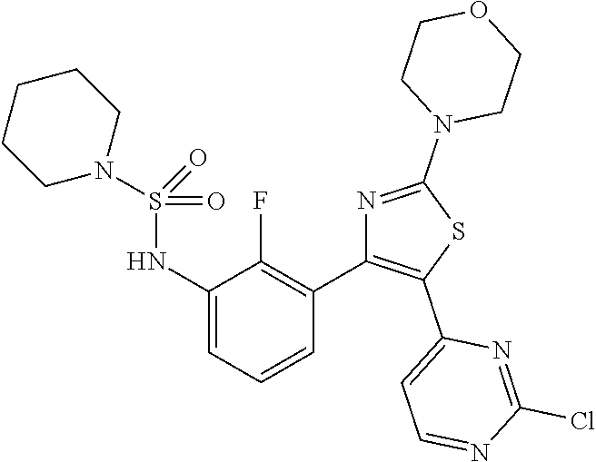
C1(NS(=O)(=O)N2CCCCC2)=CC=CC(C2=C(C3=CC=NC(Cl)=N3)SC(N3CCOCC3)=N2)=C1F
